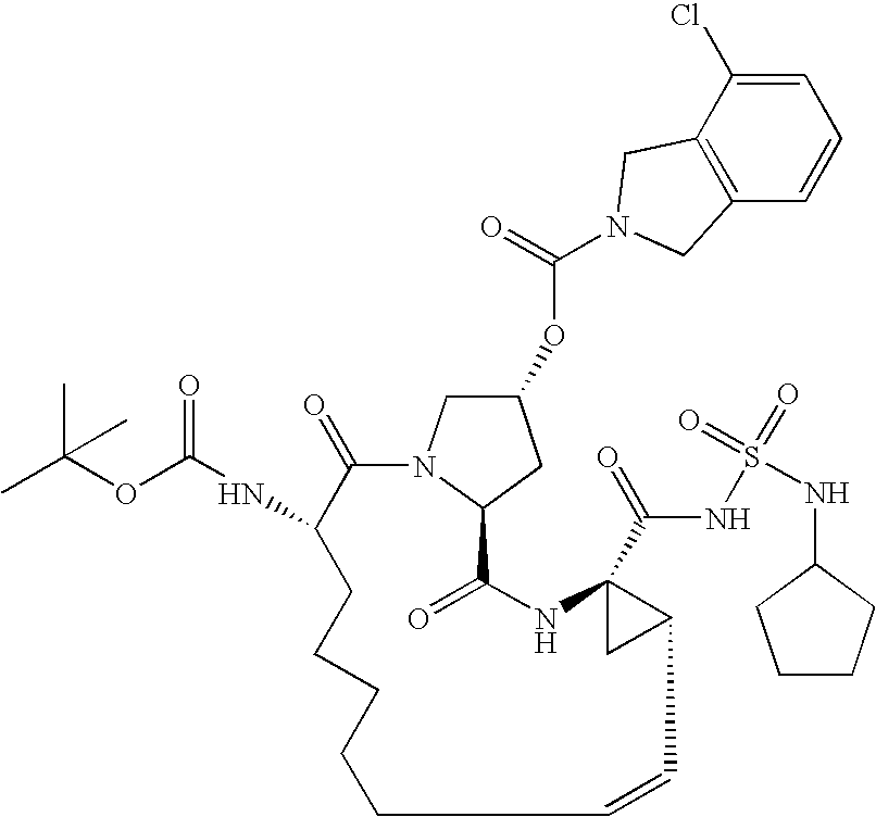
C1=C(Cl)C2=C(C=C1)CN(C(=O)OC1CN3C(C1)C(=O)NC1(C(=O)NS(=O)(=O)NC4CCCC4)CC1C=CCCCCCC(NC(OC(C)(C)C)=O)C3=O)C2
